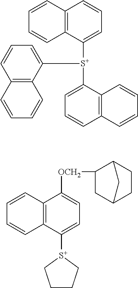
C12=C(C([S+](C3=CC=CC4=C3C=CC=C4)C3=CC=CC4=C3C=CC=C4)=CC=C1)C=CC=C2.C12=C(C([S+]3CCCC3)=CC=C1[OCH2]C1CC3CCC1C3)C=CC=C2
